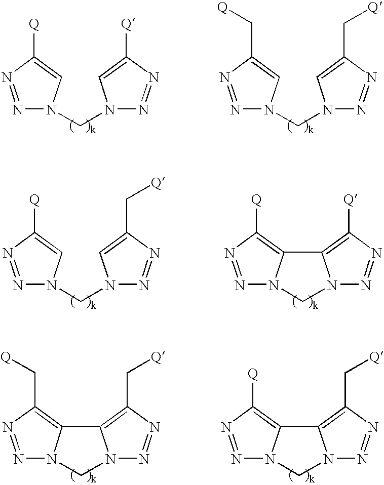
N1=NC([Q])=CN1CN1N=NC([Q])=C1.N1=NC(C[Q])=CN1CN1N=NC(C[Q])=C1.N1=NC([Q])=CN1CN1N=NC(C[Q])=C1.N1=NC([Q])=C2N1CN1N=NC([Q])=C21.N1=NC(C[Q])=C2N1CN1N=NC(C[Q])=C21.N1=NC([Q])=C2N1CN1N=NC(C[Q])=C21
